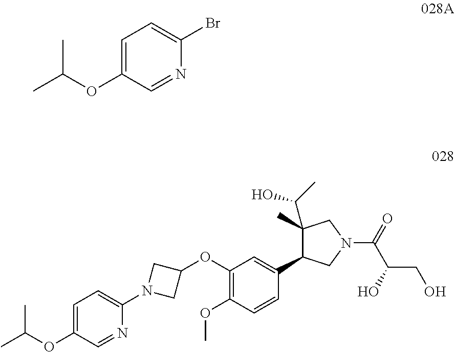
C1=C(OC(C)C)C=NC(Br)=C1.C1=C(OC(C)C)C=NC(N2CC(OC3=C(OC)C=CC(C4C(C)(C(C)O)CN(C(=O)C(O)CO)C4)=C3)C2)=C1
